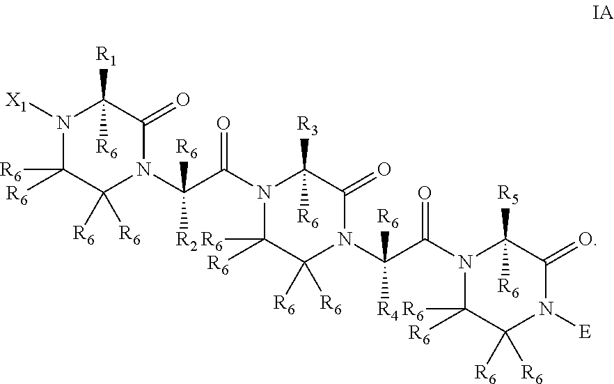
N1([X1])C([R6])([R6])C([R6])([R6])N(C(C(=O)N2C([R6])([R6])C([R6])([R6])N(C(C(=O)N3C([R6])([R6])C([R6])([R6])N([E])C(=O)C3([R5])[R6])([R6])[R4])C(=O)C2([R3])[R6])([R6])[R2])C(=O)C1([R1])[R6]
